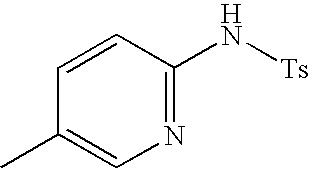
N1=C(N[Ts])C=CC(C)=C1
